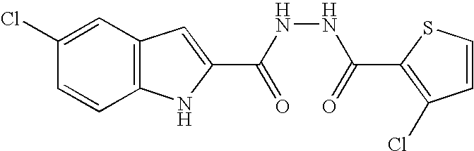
C12=C(C=C(Cl)C=C1)C=C(C(NNC(=O)C1=C(Cl)C=CS1)=O)N2
